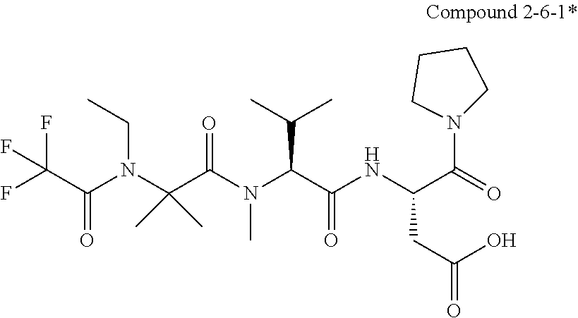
FC(C(=O)N(C(C(N(C)C(C(=O)NC(CC(O)=O)C(N1CCCC1)=O)C(C)C)=O)(C)C)CC)(F)F
